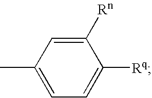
C1([Rn])=CC(C)=CC=C1[Rq]
